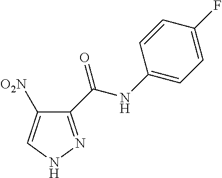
C1(C(NC2=CC=C(F)C=C2)=O)=NNC=C1[O2N]
